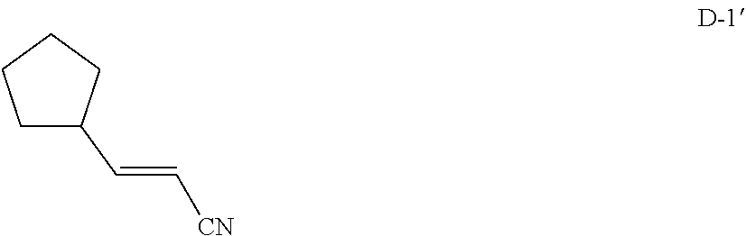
C1C(C=C[CN])CCC1
